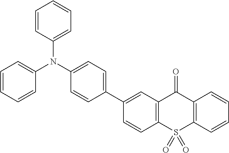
C1=CC=CC(N(C2=CC=C(C3=CC4=C(C=C3)S(=O)(=O)C3=C(C4=O)C=CC=C3)C=C2)C2=CC=CC=C2)=C1
